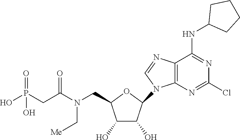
O1C(CN(C(CP(O)(=O)O)=O)C[Me])C(O)C(O)C1N1C=NC2=C1N=C(Cl)N=C2NC1CCCC1
